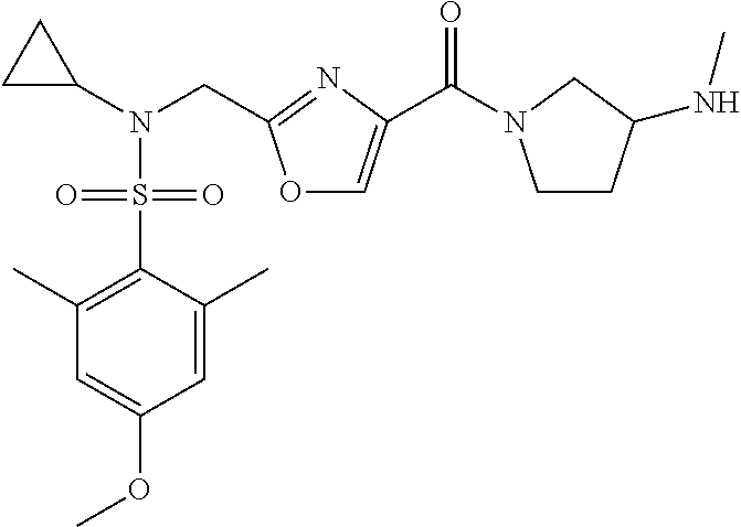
O1C=C(C(=O)N2CCC(NC)C2)N=C1CN(C1CC1)S(C1=C(C)C=C(OC)C=C1C)(=O)=O
